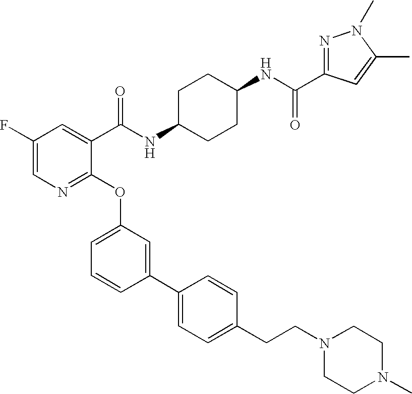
C1(F)=CN=C(OC2=CC=CC(C3=CC=C(CCN4CCN(C)CC4)C=C3)=C2)C(C(NC2CCC(NC(C3=NN(C)C(C)=C3)=O)CC2)=O)=C1
